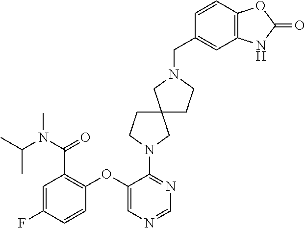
C1(OC2=C(C(N(C(C)C)C)=O)C=C(F)C=C2)=CN=CN=C1N1CCC2(C1)CCN(CC1=CC3=C(C=C1)OC(=O)N3)C2
